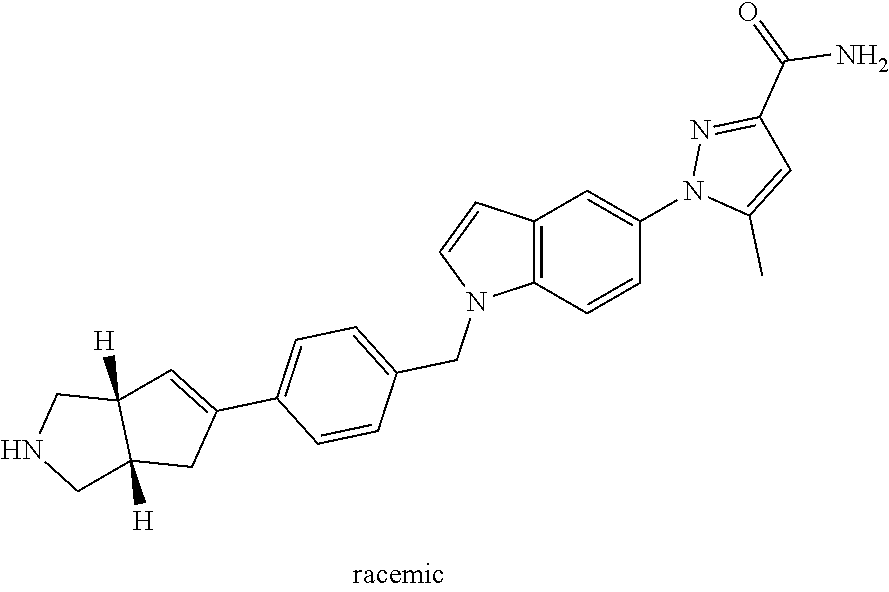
C12=C(C=CC(N3C(C)=CC(C(=O)N)=N3)=C1)N(CC1=CC=C(C3=CC4([H])C([H])(C3)CNC4)C=C1)C=C2
